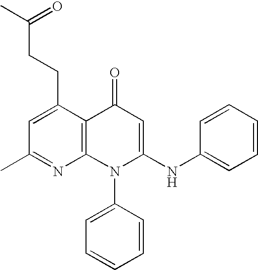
C1(C)=NC2=C(C(CCC(C)=O)=C1)C(=O)C=C(NC1=CC=CC=C1)N2C1=CC=CC=C1
